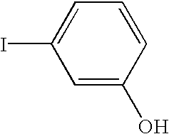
C1=C(O)C=CC=C1I
